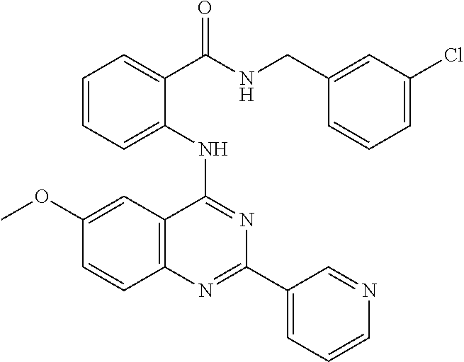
C1(OC)=CC2=C(C=C1)N=C(C1=CC=CN=C1)N=C2NC1=CC=CC=C1C(=O)NCC1=CC(Cl)=CC=C1
